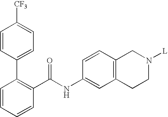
C1=CC(C2=C(C(NC3=CC4=C(C=C3)CN([L])CC4)=O)C=CC=C2)=CC=C1[CF3]
